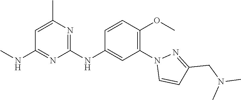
C1(NC2=CC(N3C=CC(CN(C)C)=N3)=C(OC)C=C2)=NC(C)=CC(NC)=N1
